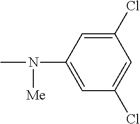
C1(Cl)=CC(N(C)[Me])=CC(Cl)=C1
